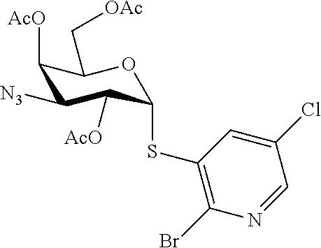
[N3]C1C([AcO])C(C[OAc])OC(SC2=C(Br)N=CC(Cl)=C2)C1[AcO]
